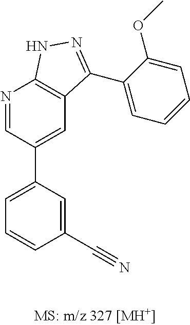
C1=C(C#N)C=CC=C1C1=CC2=C(N=C1)NN=C2C1=CC=CC=C1OC
